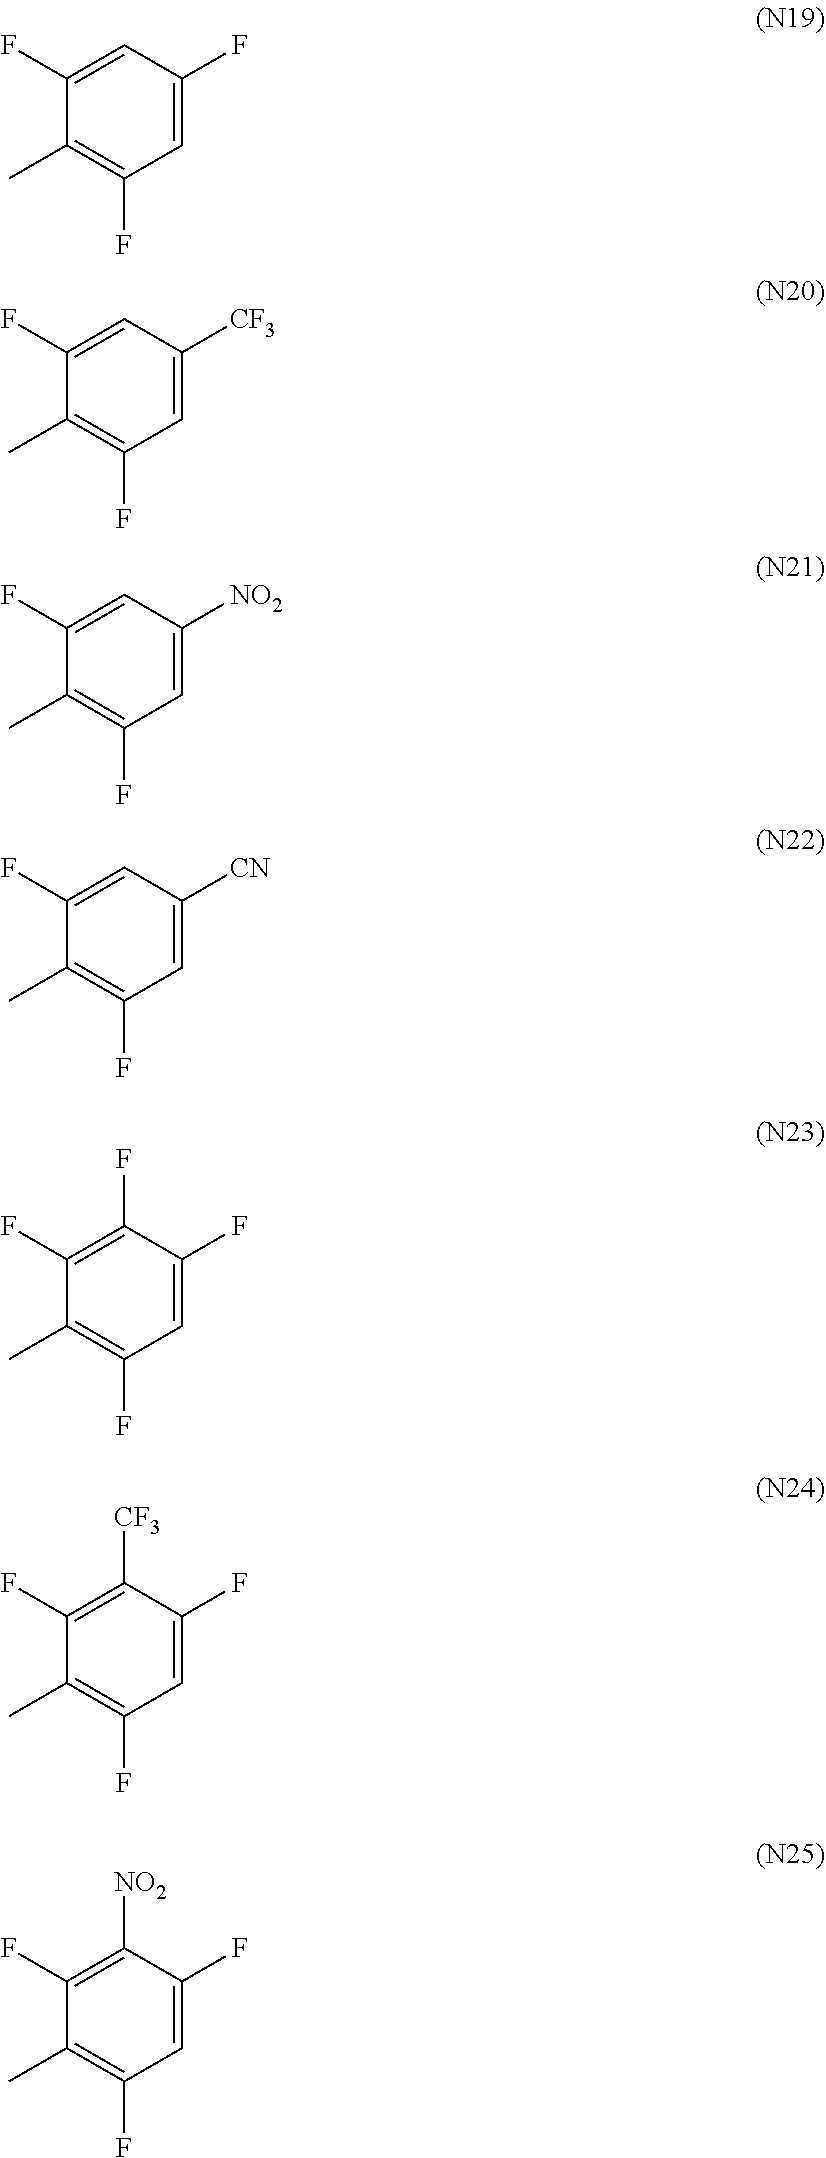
C1(F)=CC(F)=CC(F)=C1C.C1(F)=CC([CF3])=CC(F)=C1C.C1(F)=CC([NO2])=CC(F)=C1C.C1(F)=C(F)C(F)=CC(F)=C1C.C1(F)=CC([CN])=CC(F)=C1C.C1(F)=C([CF3])C(F)=CC(F)=C1C.C1(F)=C([NO2])C(F)=CC(F)=C1C
